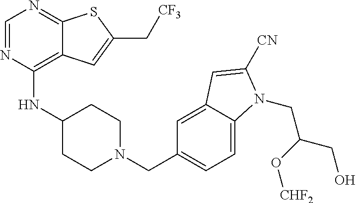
C1=NC(NC2CCN(CC3=CC=C4C(=C3)C=C([CN])N4CC(O[CHF2])CO)CC2)=C2C(=N1)SC(C[CF3])=C2
